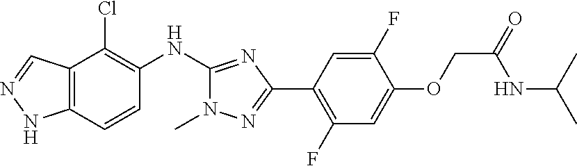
C12=C(C=CC(NC3=NC(C4=C(F)C=C(OCC(=O)NC(C)C)C(F)=C4)=NN3C)=C1Cl)NN=C2
